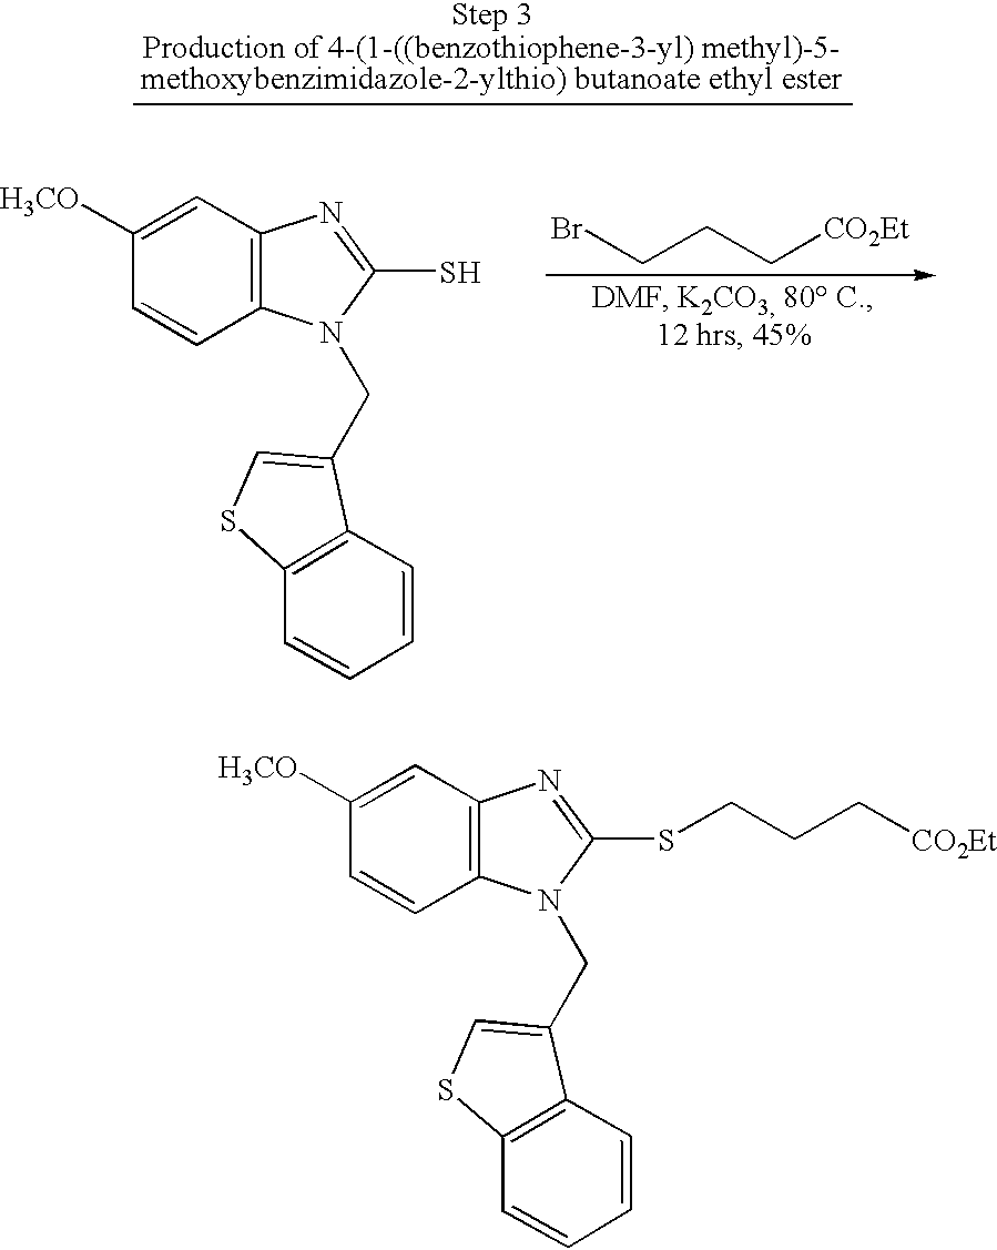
C1=C([H3CO])C=CC2=C1N=C(SCCC[CO2Et])N2CC1=CSC2=C1C=CC=C2.C1=C([H3CO])C=CC2=C1N=C(S)N2CC1=CSC2=C1C=CC=C2.BrCCC[CO2Et]
